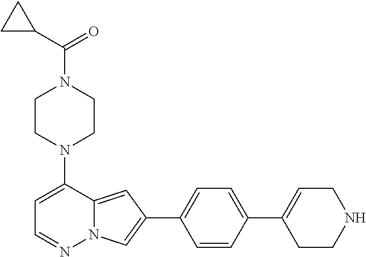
N1(C2=CC=NN3C2=CC(C2=CC=C(C4=CCNCC4)C=C2)=C3)CCN(C(=O)C2CC2)CC1
